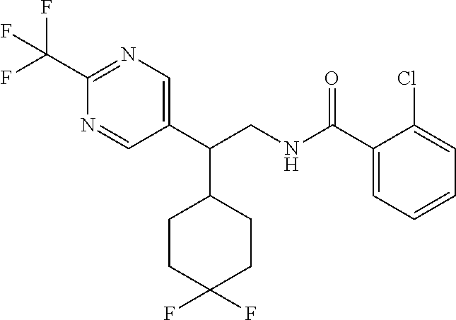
C1(C(CNC(C2=CC=CC=C2Cl)=O)C2CCC(F)(F)CC2)=CN=C(C(F)(F)F)N=C1
